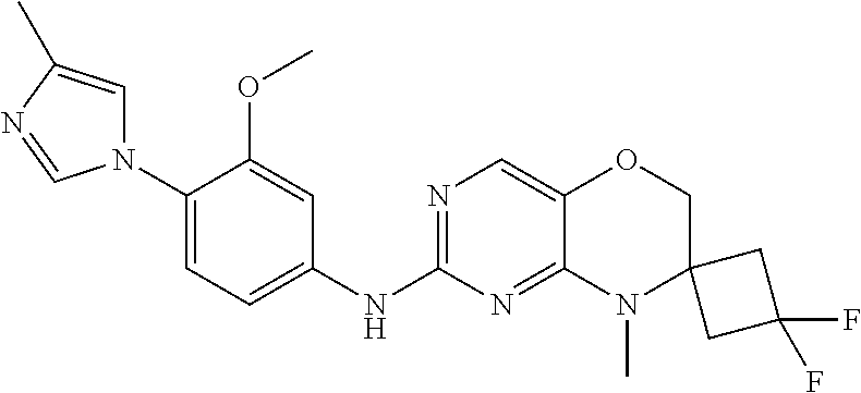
N1(C2=CC=C(NC3=NC=C4C(=N3)N(C)C3(CO4)CC(F)(F)C3)C=C2OC)C=C(C)N=C1
